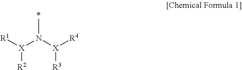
[R1][X](N([X]([R4])[R3])C)[R2]
